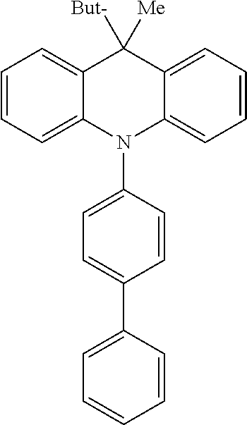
C1=CC=C2C(=C1)C([But-])([Me])C1=CC=CC=C1N2C1=CC=C(C2=CC=CC=C2)C=C1
